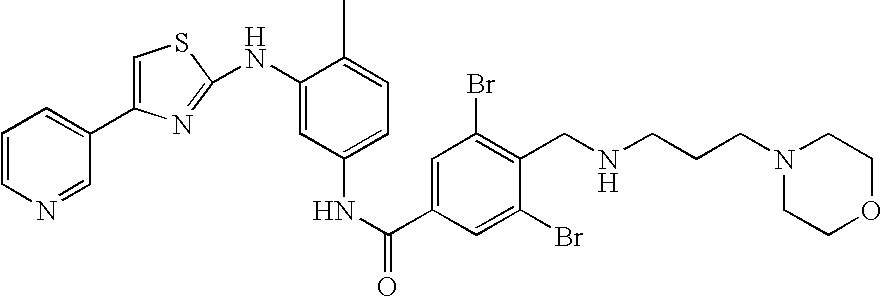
C1=CN=CC(C2=CSC(NC3=CC(NC(C4=CC(Br)=C(CNCCCN5CCOCC5)C(Br)=C4)=O)=CC=C3C)=N2)=C1
